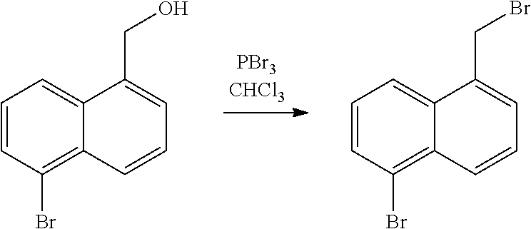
C1=CC(Br)=C2C(=C1)C(CO)=CC=C2.C1=CC(Br)=C2C(=C1)C(CBr)=CC=C2
